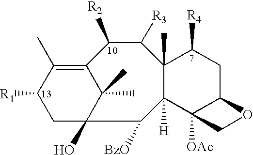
C1(C)=C2C(C)(C)C(O)(CC1[R1])C([BzO])C1([H])C(C)(C([R3])C2[R2])C([R4])CC2C1([OAc])CO2
